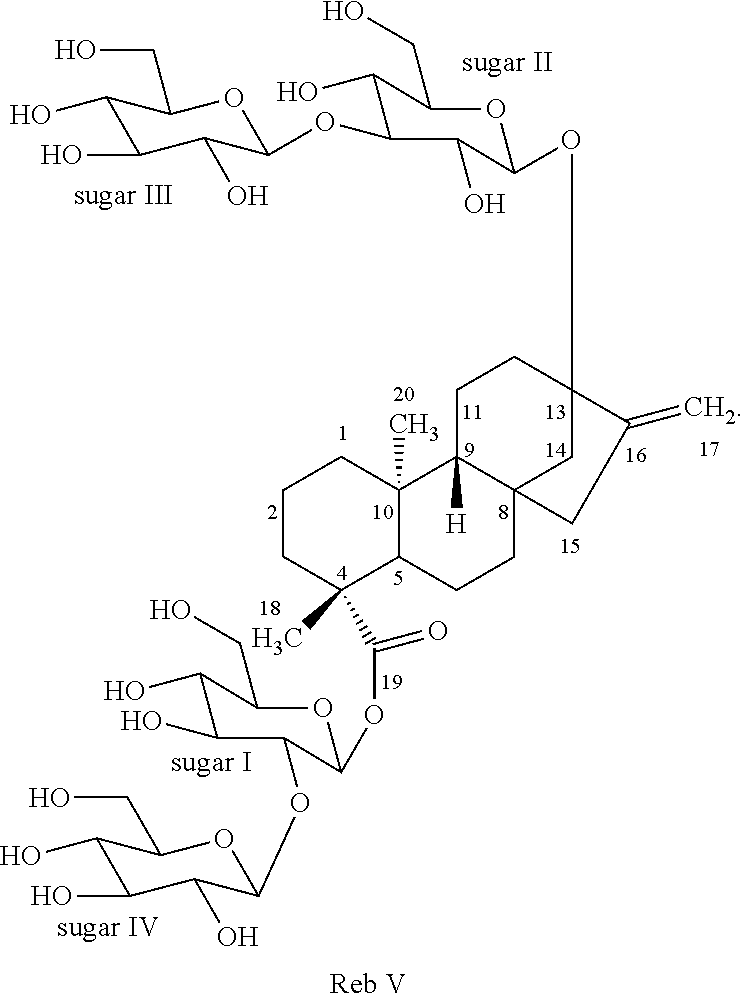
C1(O)C(O)C(O)C(OC2C(O)C(CO)OC(OC34CCC5([H])C(C3)(CC4=C)CCC3C5(C)CCCC3(C)C(OC3OC(CO)C(O)C(O)C3OC3OC(CO)C(O)C(O)C3O)=O)C2O)OC1CO
